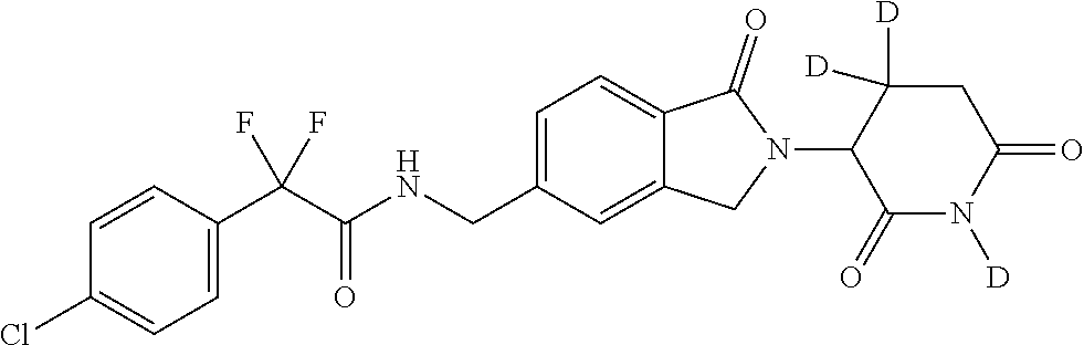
C1=CC(C(C(NCC2=CC=C3C(=C2)CN(C2C(=O)N([D])C(=O)CC2([D])[D])C3=O)=O)(F)F)=CC=C1Cl
